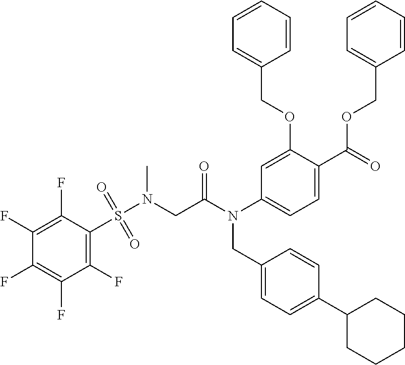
C1(F)=C(S(N(CC(N(C2=CC=C(C(=O)OCC3=CC=CC=C3)C(OCC3=CC=CC=C3)=C2)CC2=CC=C(C3CCCCC3)C=C2)=O)C)(=O)=O)C(F)=C(F)C(F)=C1F
